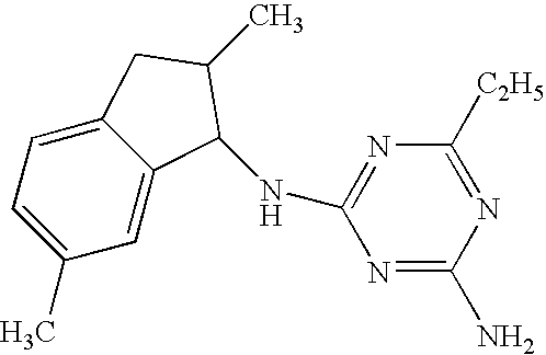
C1(C)=CC=C2C(=C1)C(NC1=NC([C2H5])=NC(N)=N1)C(C)C2
